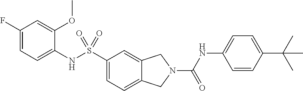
C1(F)=CC=C(NS(C2=CC=C3C(=C2)CN(C(NC2=CC=C(C(C)(C)C)C=C2)=O)C3)(=O)=O)C(OC)=C1
